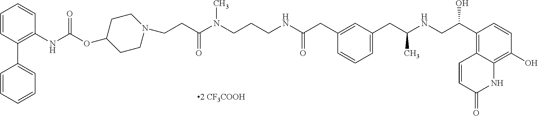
C(N(CCCNC(CC1=CC(CC(NCC(C2=C3C=CC(=O)NC3=C(O)C=C2)O)C)=CC=C1)=O)C)(CCN1CCC(OC(NC2=C(C3=CC=CC=C3)C=CC=C2)=O)CC1)=O
